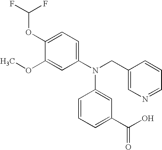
C1(OC(F)F)=CC=C(N(CC2=CN=CC=C2)C2=CC(C(=O)O)=CC=C2)C=C1OC
